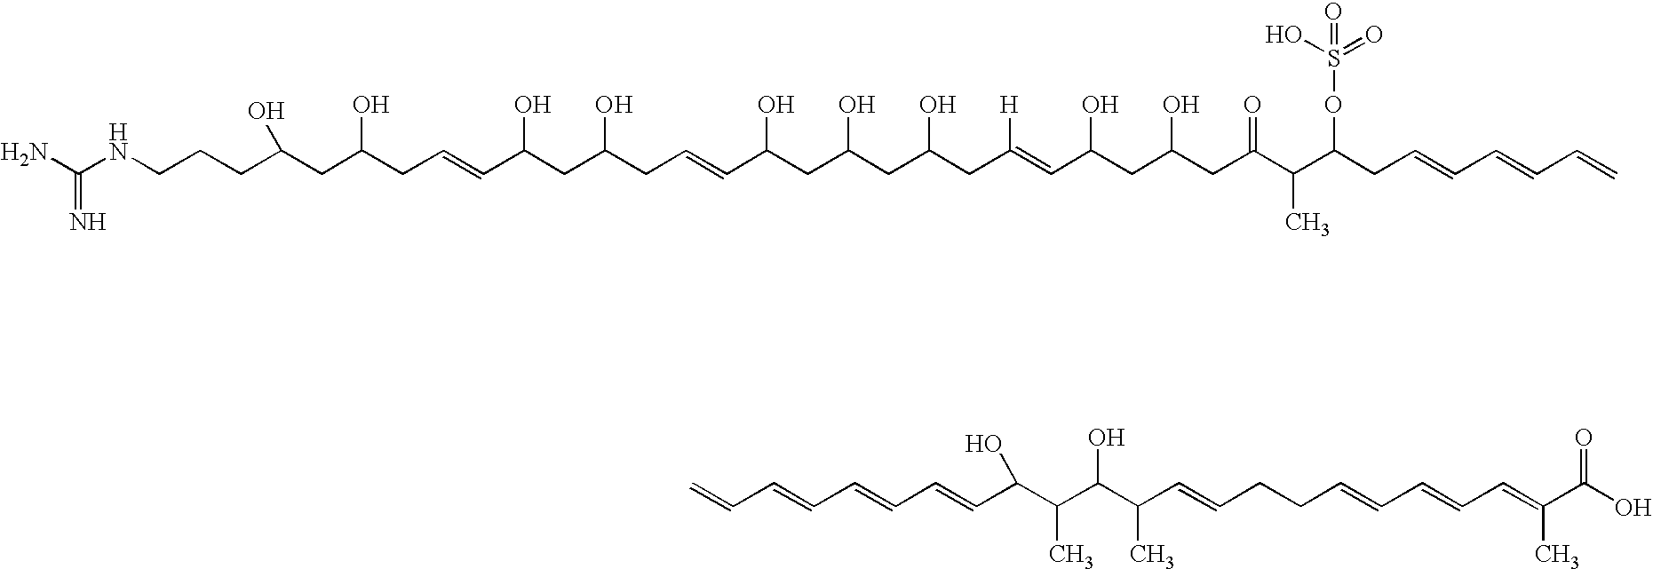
C(C=CC=CC=CC(C(C(C(C=CCCC=CC=CC=C(C(O)=O)C)C)O)C)O)=C.NC(NCCCC(CC(CC=CC(CC(CC=CC(CC(CC(CC(=CC(CC(CC(C(C(OS(=O)(O)=O)CC=CC=CC=C)C)=O)O)O)[H])O)O)O)O)O)O)O)=N
